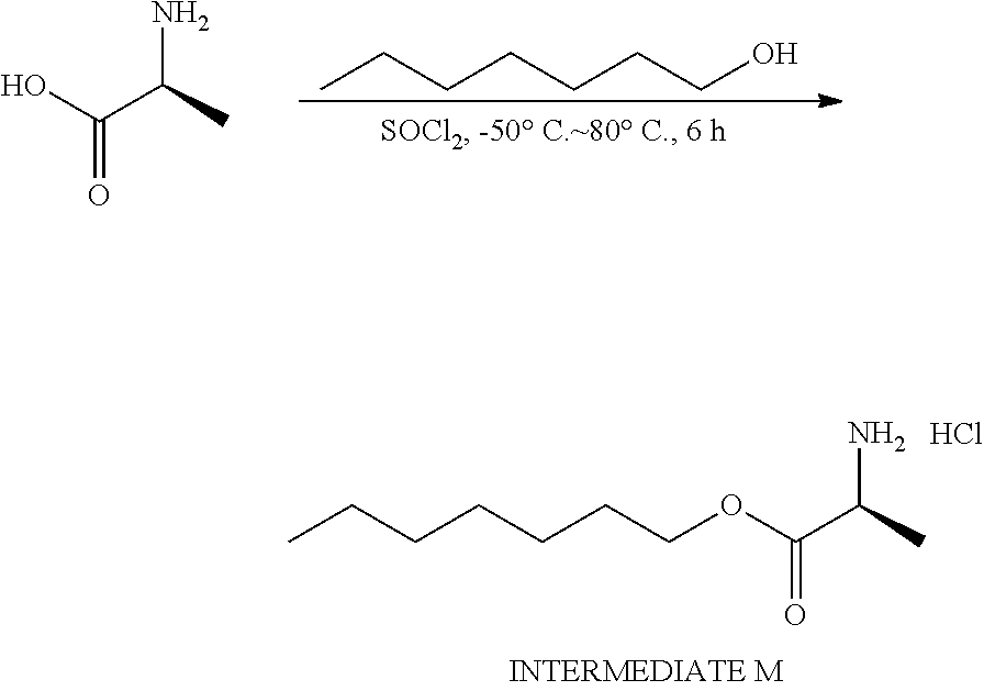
OC(C(C)N)=O.C(CCCCO)CC.O(C(C(C)N)=O)CCCCCCC.Cl
